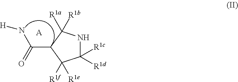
C1([R1c])([R1d])NC([R1a])([R1b])C(C(=O)N[H])C1([R1f])[R1e].[A]
